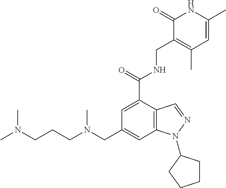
C12=C(C(C(=O)NCC3=C(C)C=C(C)NC3=O)=CC(CN(CCCN(C)C)C)=C1)C=NN2C1CCCC1
